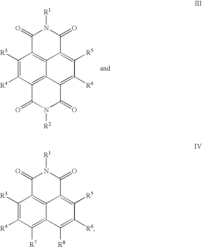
C1([R3])=C([R4])C2=C3C4=C1C(=O)N([R1])C(=O)C4=C([R5])C([R6])=C3C(=O)N([R2])C2=O.C1([R3])=C([R4])C([R7])=C2C3=C1C(=O)N([R1])C(=O)C3=C([R5])C([R6])=C2[R8]
